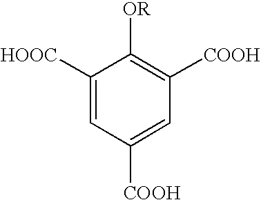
C1([HOOC])=CC([COOH])=CC([COOH])=C1[OR]
